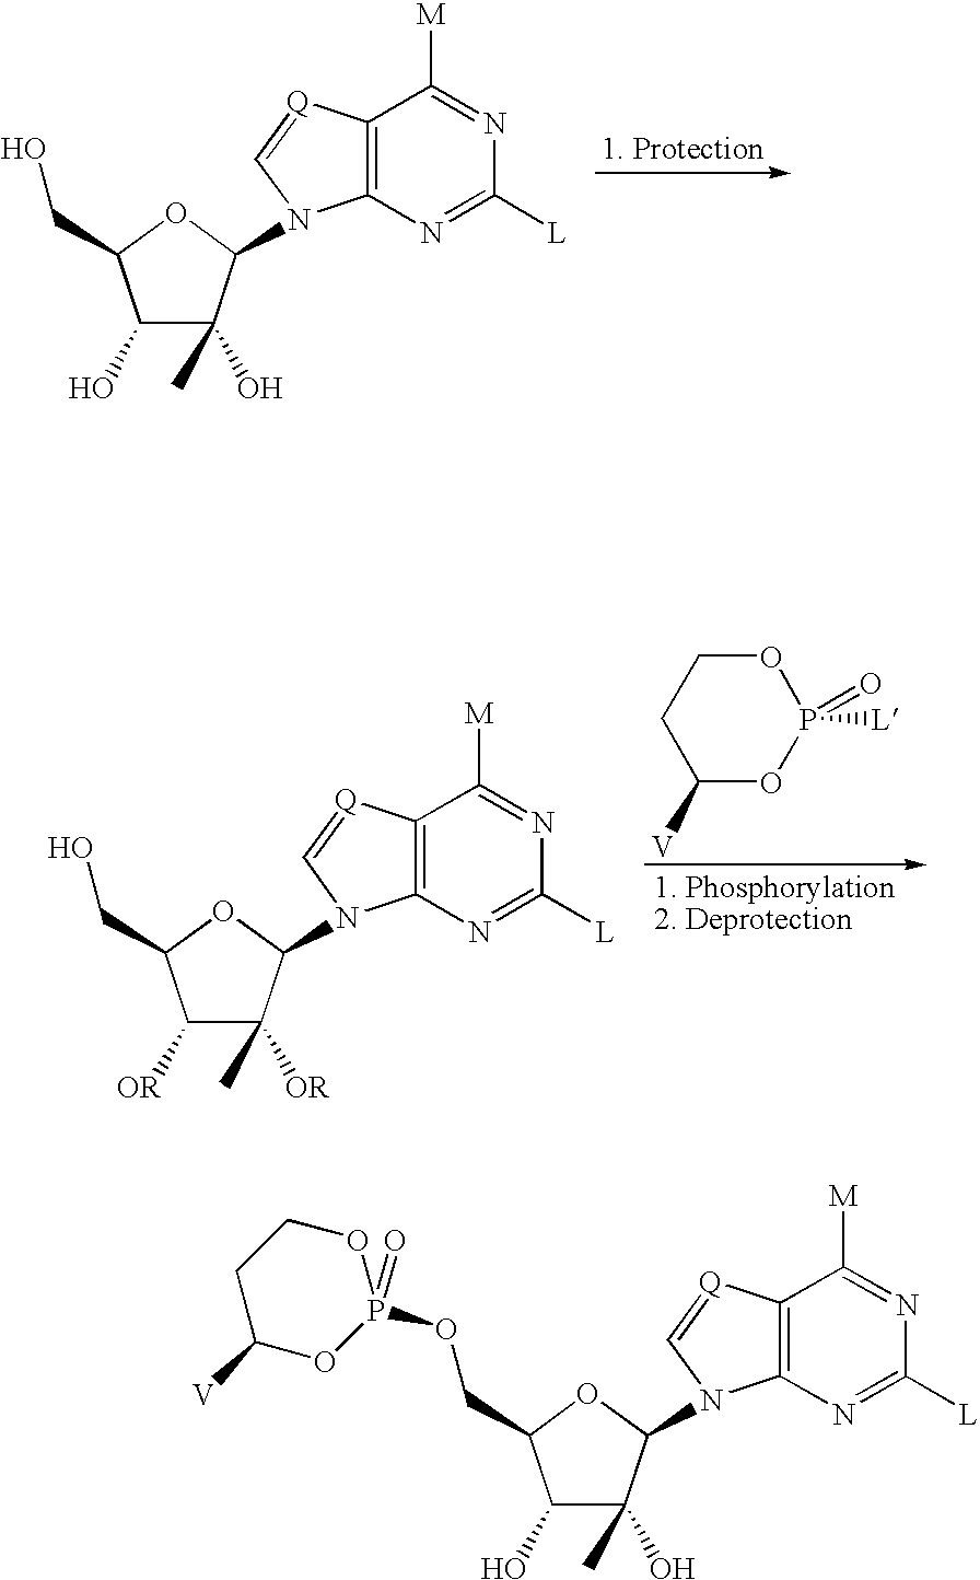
C12=C([Q]=CN1C1C(O)(C)C(O)C(CO)O1)C([M])=NC([L])=N2.C12=C([Q]=CN1C1C([OR])(C)C([OR])C(CO)O1)C([M])=NC([L])=N2.C1C([V])OP([L])(=O)OC1.C12=C([Q]=CN1C1C(O)(C)C(O)C(COP3(=O)OC([V])CCO3)O1)C([M])=NC([L])=N2
